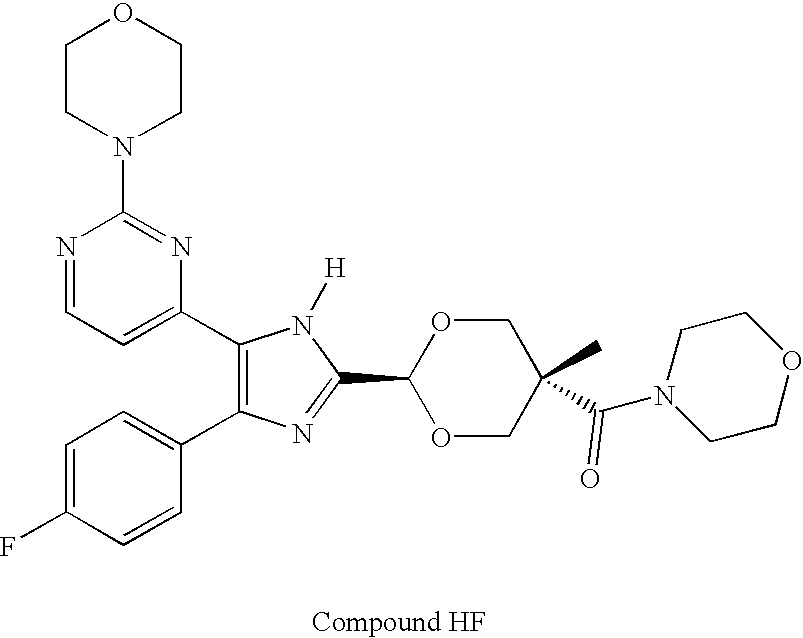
C1(C2=CC=NC(N3CCOCC3)=N2)=C(C2=CC=C(F)C=C2)N=C(C2OCC(C(N3CCOCC3)=O)(C)CO2)N1[H]
